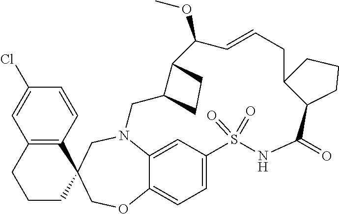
N12C3=CC(=CC=C3OCC3(C4=C(C=C(Cl)C=C4)CCC3)C1)S(=O)(=O)NC(=O)C1C(CC=CC(OC)C3C(C2)CC3)CCC1
